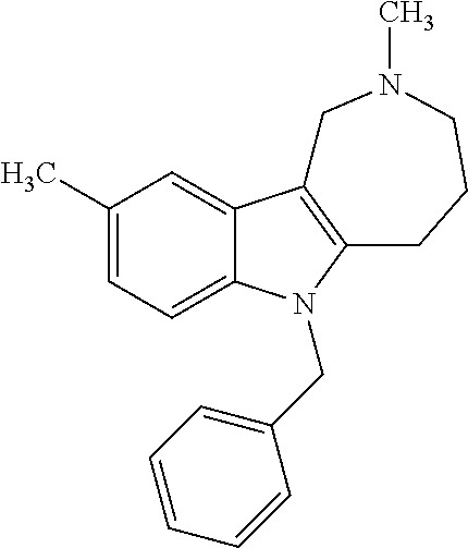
C1(C)=CC=C2C(=C1)C1=C(N2CC2=CC=CC=C2)CCCN(C)C1
